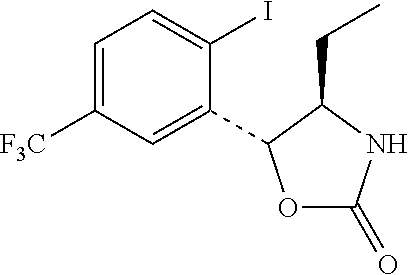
C1=C([F3C])C=C(C2OC(=O)NC2CC)C(I)=C1
